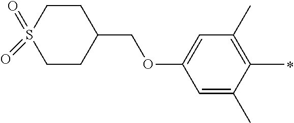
C1=C(C)C(C)=C(C)C=C1OCC1CCS(=O)(=O)CC1
